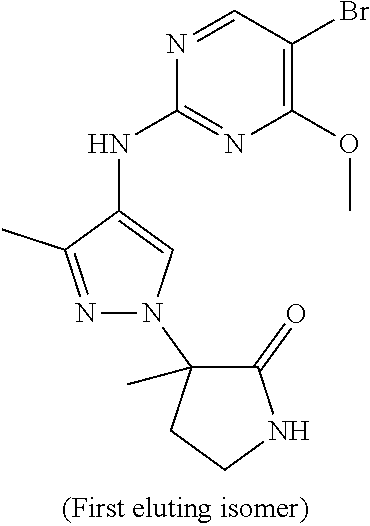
N1=CC(Br)=C(OC)N=C1NC1=CN(C2(C)C(=O)NCC2)N=C1C
